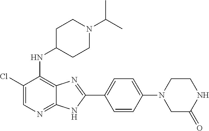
C1(Cl)=CN=C2C(=C1NC1CCN(C(C)C)CC1)N=C(C1=CC=C(N3CCNC(=O)C3)C=C1)N2
